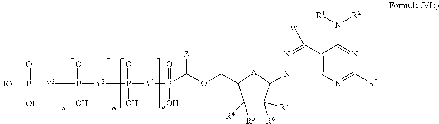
C1([R3])=NC2=C(C([W])=NN2C2C([R6])([R7])C([R5])([R4])C(COC(P(=O)([Y1]P([Y2]P([Y3]P(O)(=O)O)(O)=O)(O)=O)O)[Z])[A]2)C(N([R1])[R2])=N1
